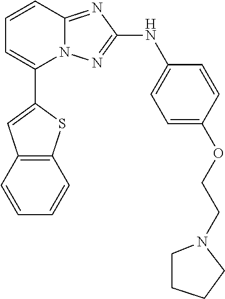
C1=CC2=NC(NC3=CC=C(OCCN4CCCC4)C=C3)=NN2C(C2=CC3=C(S2)C=CC=C3)=C1
